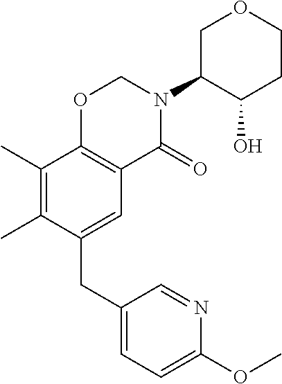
C1(CC2=CC3=C(C(C)=C2C)OCN(C2C(O)CCOC2)C3=O)=CC=C(OC)N=C1
